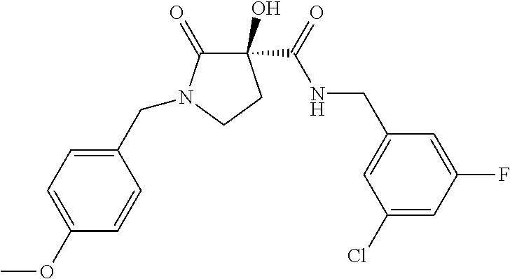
C1(O)(C(=O)NCC2=CC(Cl)=CC(F)=C2)C(=O)N(CC2=CC=C(OC)C=C2)CC1
